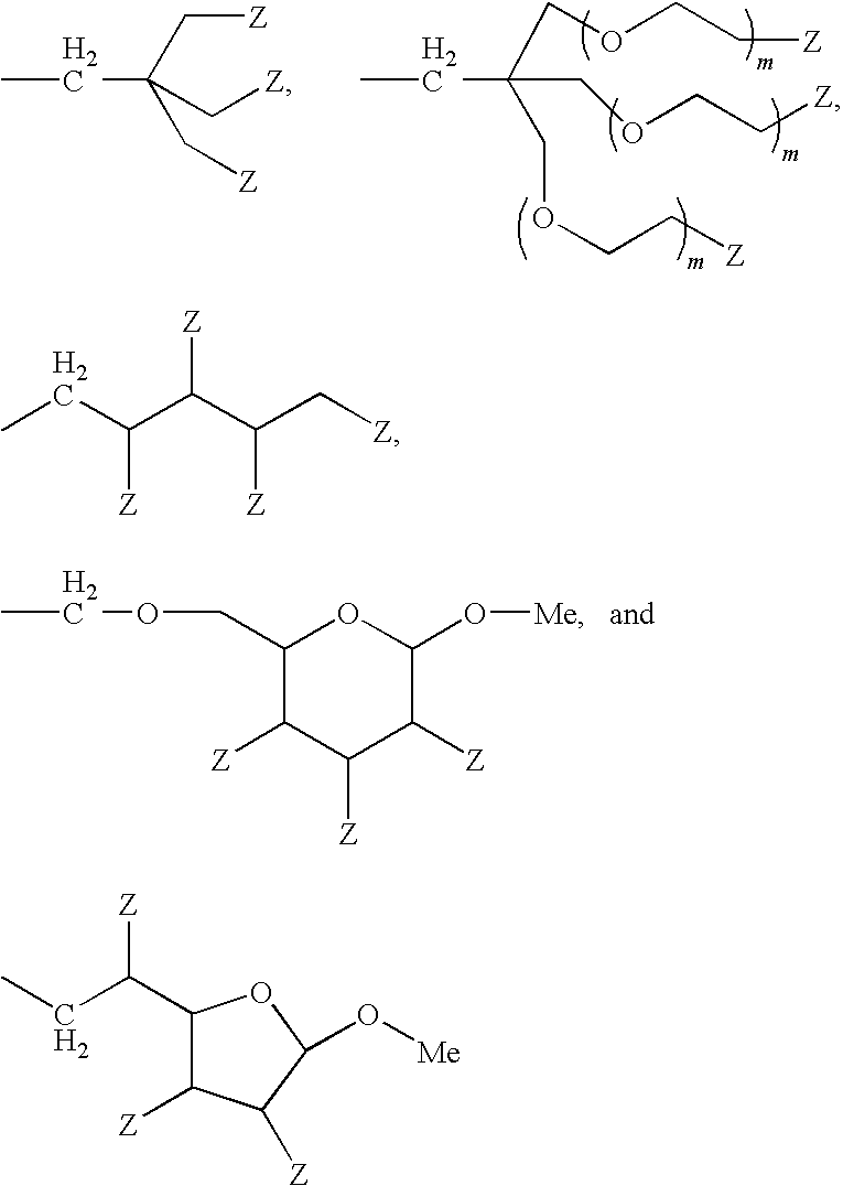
C(C(C[Z])(C[Z])C[Z])C.C(C(COCC[Z])(COCC[Z])COCC[Z])C.C1(COCC)C([Z])C([Z])C([Z])C(O[Me])O1.CCC(C(C(C[Z])[Z])[Z])[Z].C1(C(CC)[Z])C([Z])C([Z])C(O[Me])O1
